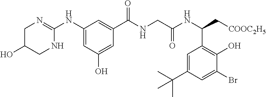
C1(NC2=NCC(O)CN2)=CC(O)=CC(C(NCC(NC(C[COOC2H5])C2=C(O)C(Br)=CC(C(C)(C)C)=C2)=O)=O)=C1
